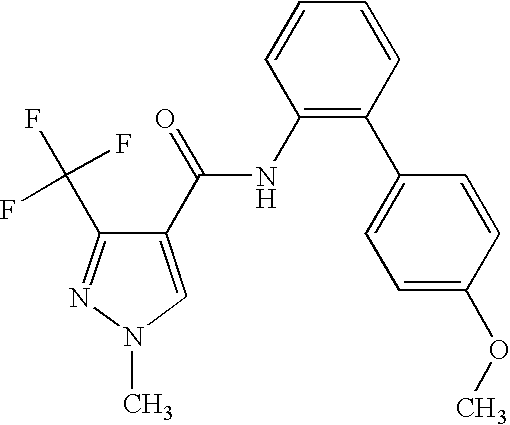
C1(C(NC2=C(C3=CC=C(OC)C=C3)C=CC=C2)=O)=CN(C)N=C1C(F)(F)F
